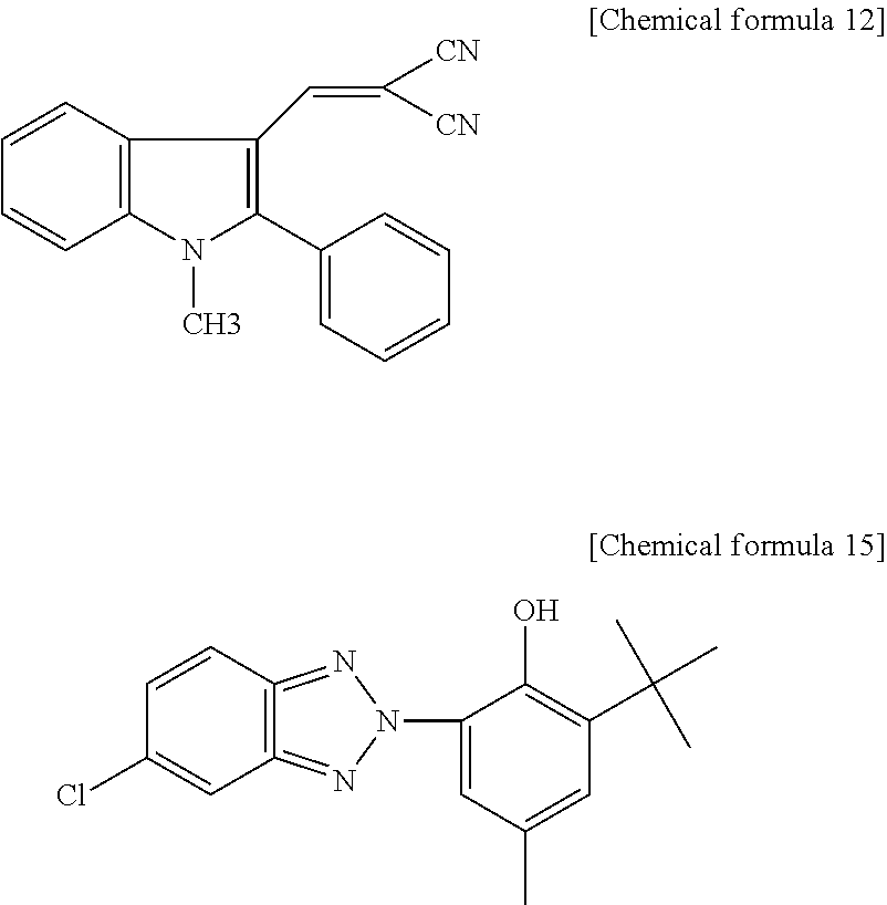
C1(C2=C(C=C([CN])[CN])C3=C(C=CC=C3)N2C)=CC=CC=C1.C1=CC(Cl)=CC2=C1=NN(C1=CC(C)=CC(C(C)(C)C)=C1O)N=2
